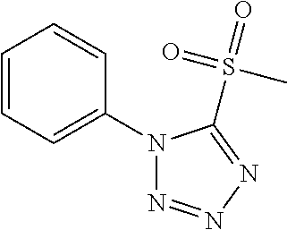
C1=CC=C(N2N=NN=C2S(=O)(=O)C)C=C1
